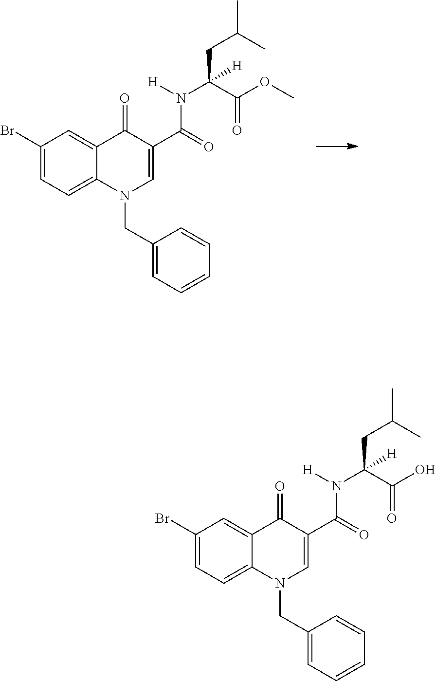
C1(Br)=CC=C2C(=C1)C(=O)C(C(=O)N([H])C(C(OC)=O)(CC(C)C)[H])=CN2CC1=CC=CC=C1.C1(Br)=CC=C2C(=C1)C(=O)C(C(=O)N([H])C(C(O)=O)(CC(C)C)[H])=CN2CC1=CC=CC=C1
